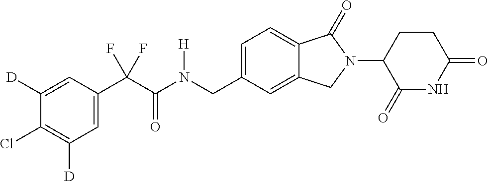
C1([D])=CC(C(C(N(CC2=CC=C3C(=C2)CN(C2C(=O)NC(=O)CC2)C3=O)[H])=O)(F)F)=CC([D])=C1Cl
